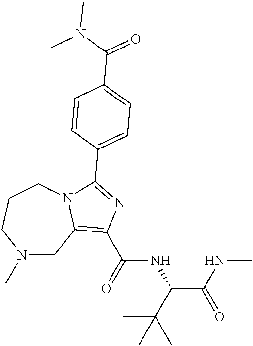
N1(C)CC2=C(C(=O)NC(C(NC)=O)C(C)(C)C)N=C(C3=CC=C(C(N(C)C)=O)C=C3)N2CCC1
